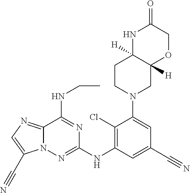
C1(Cl)=C(NC2=NN3C(=NC=C3C#N)C(NCC)=N2)C=C(C#N)C=C1N1CC2([H])C([H])(CC1)NC(=O)CO2
